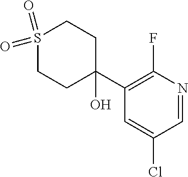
S1(=O)(=O)CCC(O)(C2=C(F)N=CC(Cl)=C2)CC1
